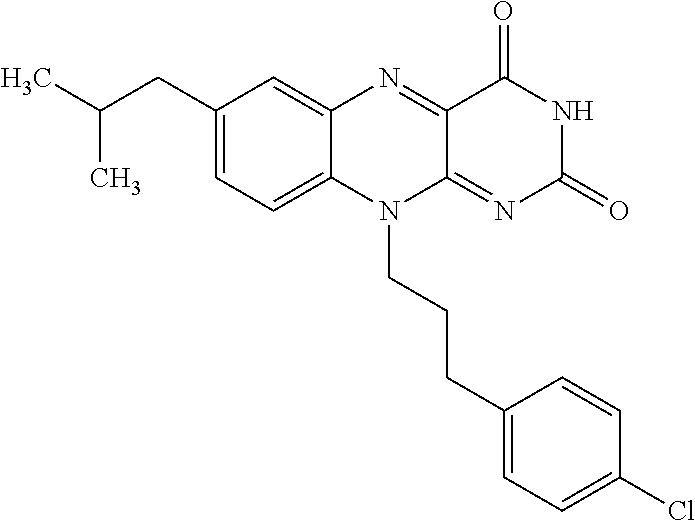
C1(CC(C)C)=CC=C2C(=C1)N=C1C(=NC(=O)NC1=O)N2CCCC1=CC=C(Cl)C=C1
